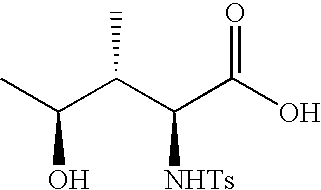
CC(C(C(C(O)=O)[NHTs])C)O
